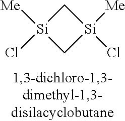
C1[Si](Cl)([Me])C[Si]1(Cl)[Me]
